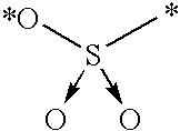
S(C)([*O])(->O)->O
